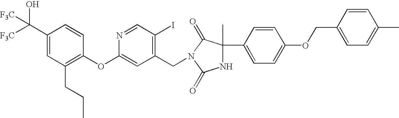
C1(C([F3C])(O)[F3C])=CC(CCC)=C(OC2=CC(CN3C(=O)C(C4=CC=C(OCC5=CC=C(C)C=C5)C=C4)(C)NC3=O)=C(I)C=N2)C=C1
